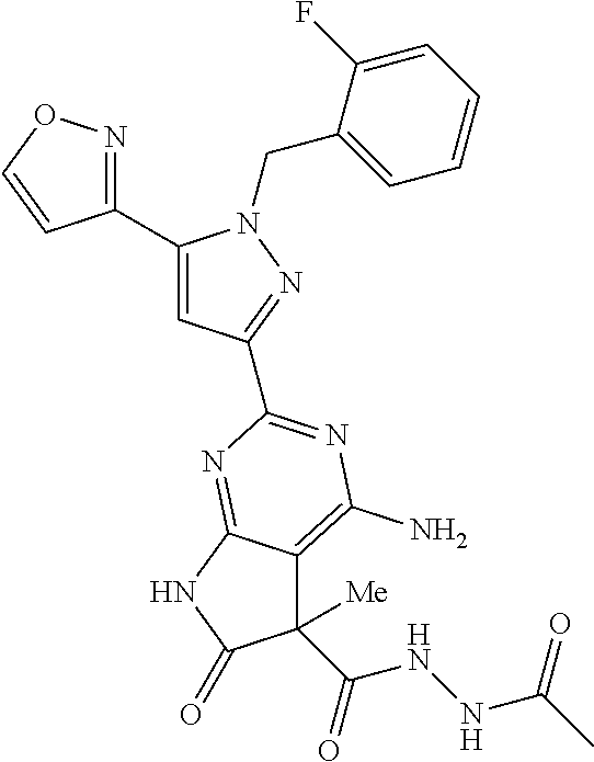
C1(C2=NOC=C2)=CC(C2=NC(N)=C3C([Me])(C(NNC(C)=O)=O)C(=O)NC3=N2)=NN1CC1=CC=CC=C1F
